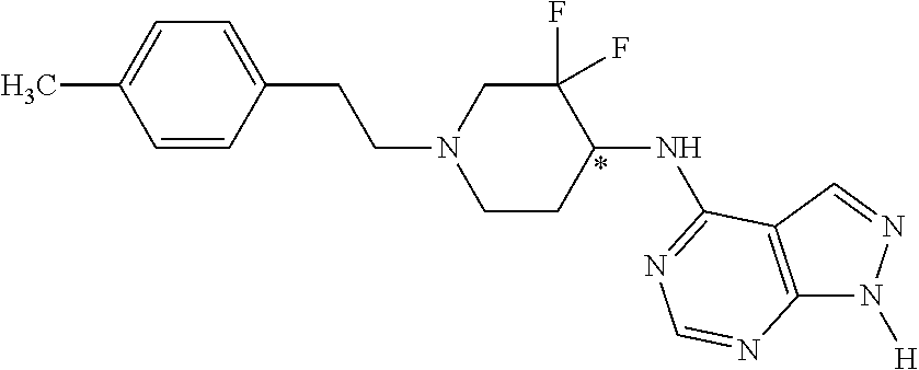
C1=CC(CCN2CCC(NC3=NC=NC4=C3C=NN4[H])C(F)(F)C2)=CC=C1C
